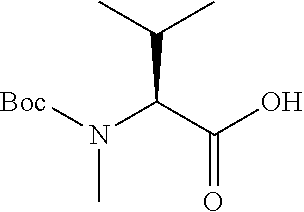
N(C)([Boc])C(C(O)=O)C(C)C
